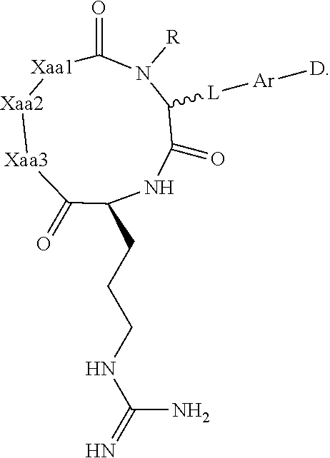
C1(CCCNC(N)=N)C(=O)[Xaa3][Xaa2][Xaa1]C(=O)N([R])C([L][Ar][D])C(=O)N1
